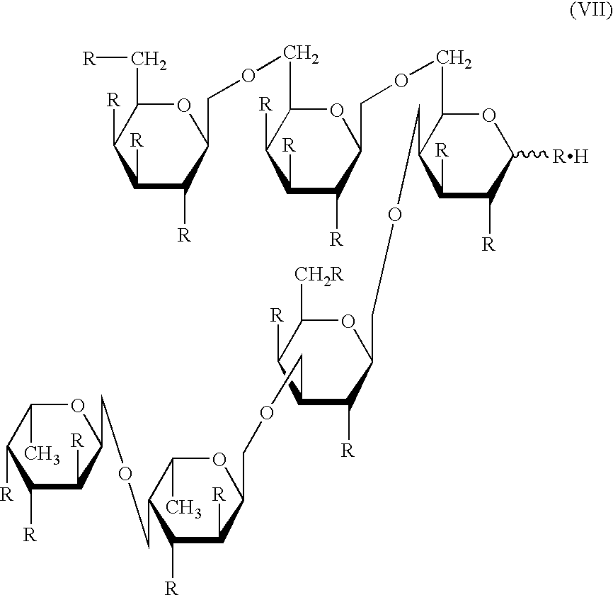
C1([R])C([R])C(COCC2OC(COCC3OC([RH])C([R])C([R])C3COCC3C([R])C(COCC4C([R])C([R])C(COCC5C([R])C([R])C([R])C(C)O5)C(C)O4)C([R])C([CH2R])O3)C([R])C([R])C2[R])OC(C[R])C1[R]
